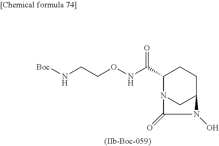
O=C(C1N2CC(CC1)N(O)C2=O)NOCCN[Boc]
